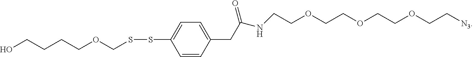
OCCCCOCSSC1=CC=C(CC(=O)NCCOCCOCCOCC[N3])C=C1
